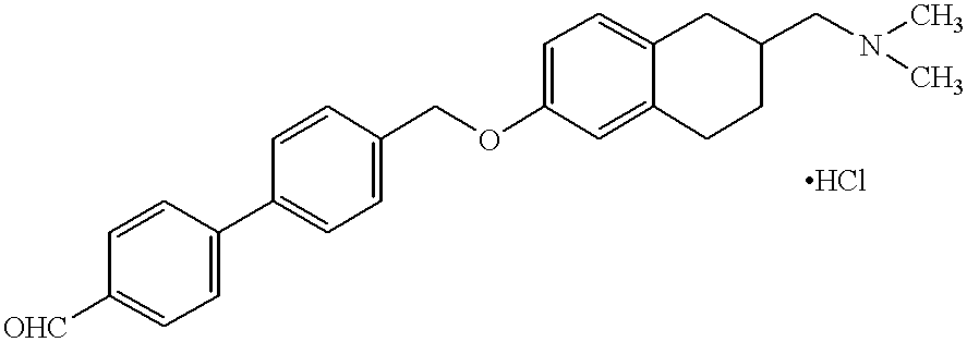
O(C1=CC=C2C(=C1)CCC(CN(C)C)C2)CC1=CC=C(C2=CC=C([OHC])C=C2)C=C1
